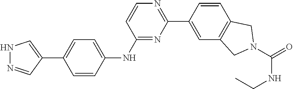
C1=CC(C2=NC=CC(NC3=CC=C(C4=CNN=C4)C=C3)=N2)=CC2=C1CN(C(=O)NCC)C2
